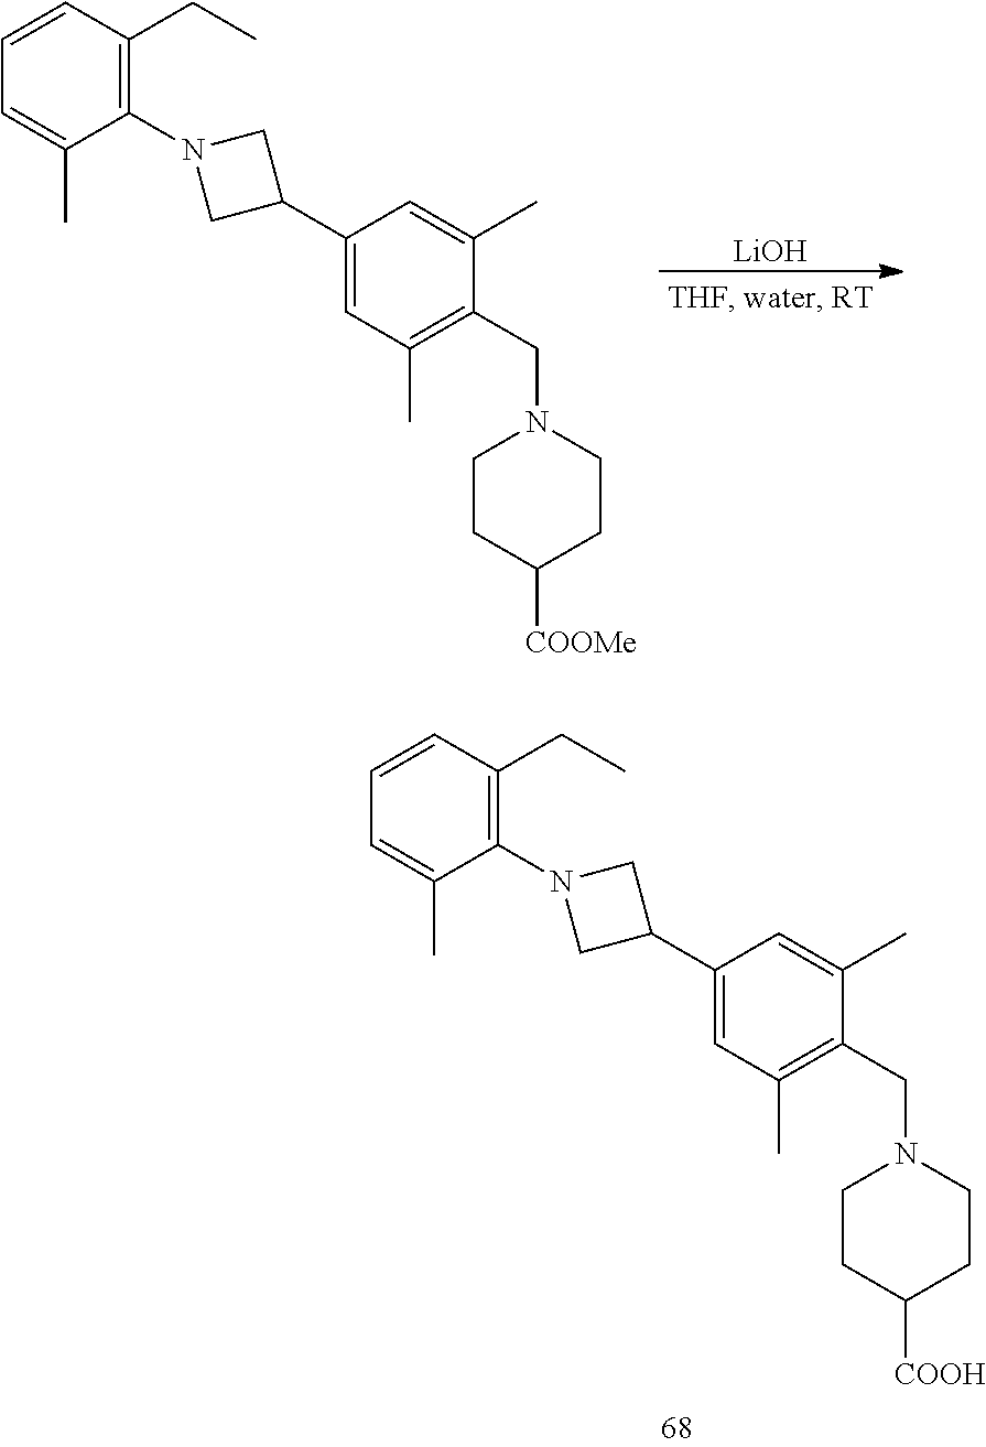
C1=CC(CC)=C(N2CC(C3=CC(C)=C(CN4CCC([COOH])CC4)C(C)=C3)C2)C(C)=C1.[LiOH].C1=CC(CC)=C(N2CC(C3=CC(C)=C(CN4CCC([COOMe])CC4)C(C)=C3)C2)C(C)=C1
